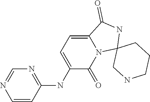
N1=C(NC2=CC=C3N(C2=O)C2(NC3=O)CNCCC2)C=CN=C1
